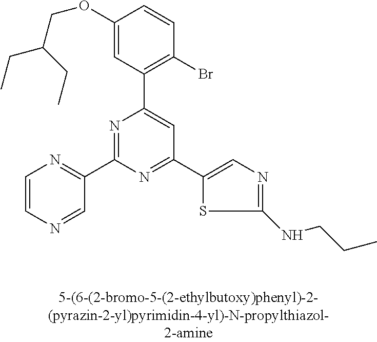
C1(OCC(CC)CC)=CC(C2=CC(C3=CN=C(NCCC)S3)=NC(C3=NC=CN=C3)=N2)=C(Br)C=C1
